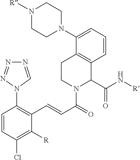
C1(Cl)=C([R])C(C=CC(=O)N2C(C(N[R])=O)C3=C(CC2)C(N2CCN([R])CC2)=CC=C3)=C(N2C=NN=N2)C=C1
